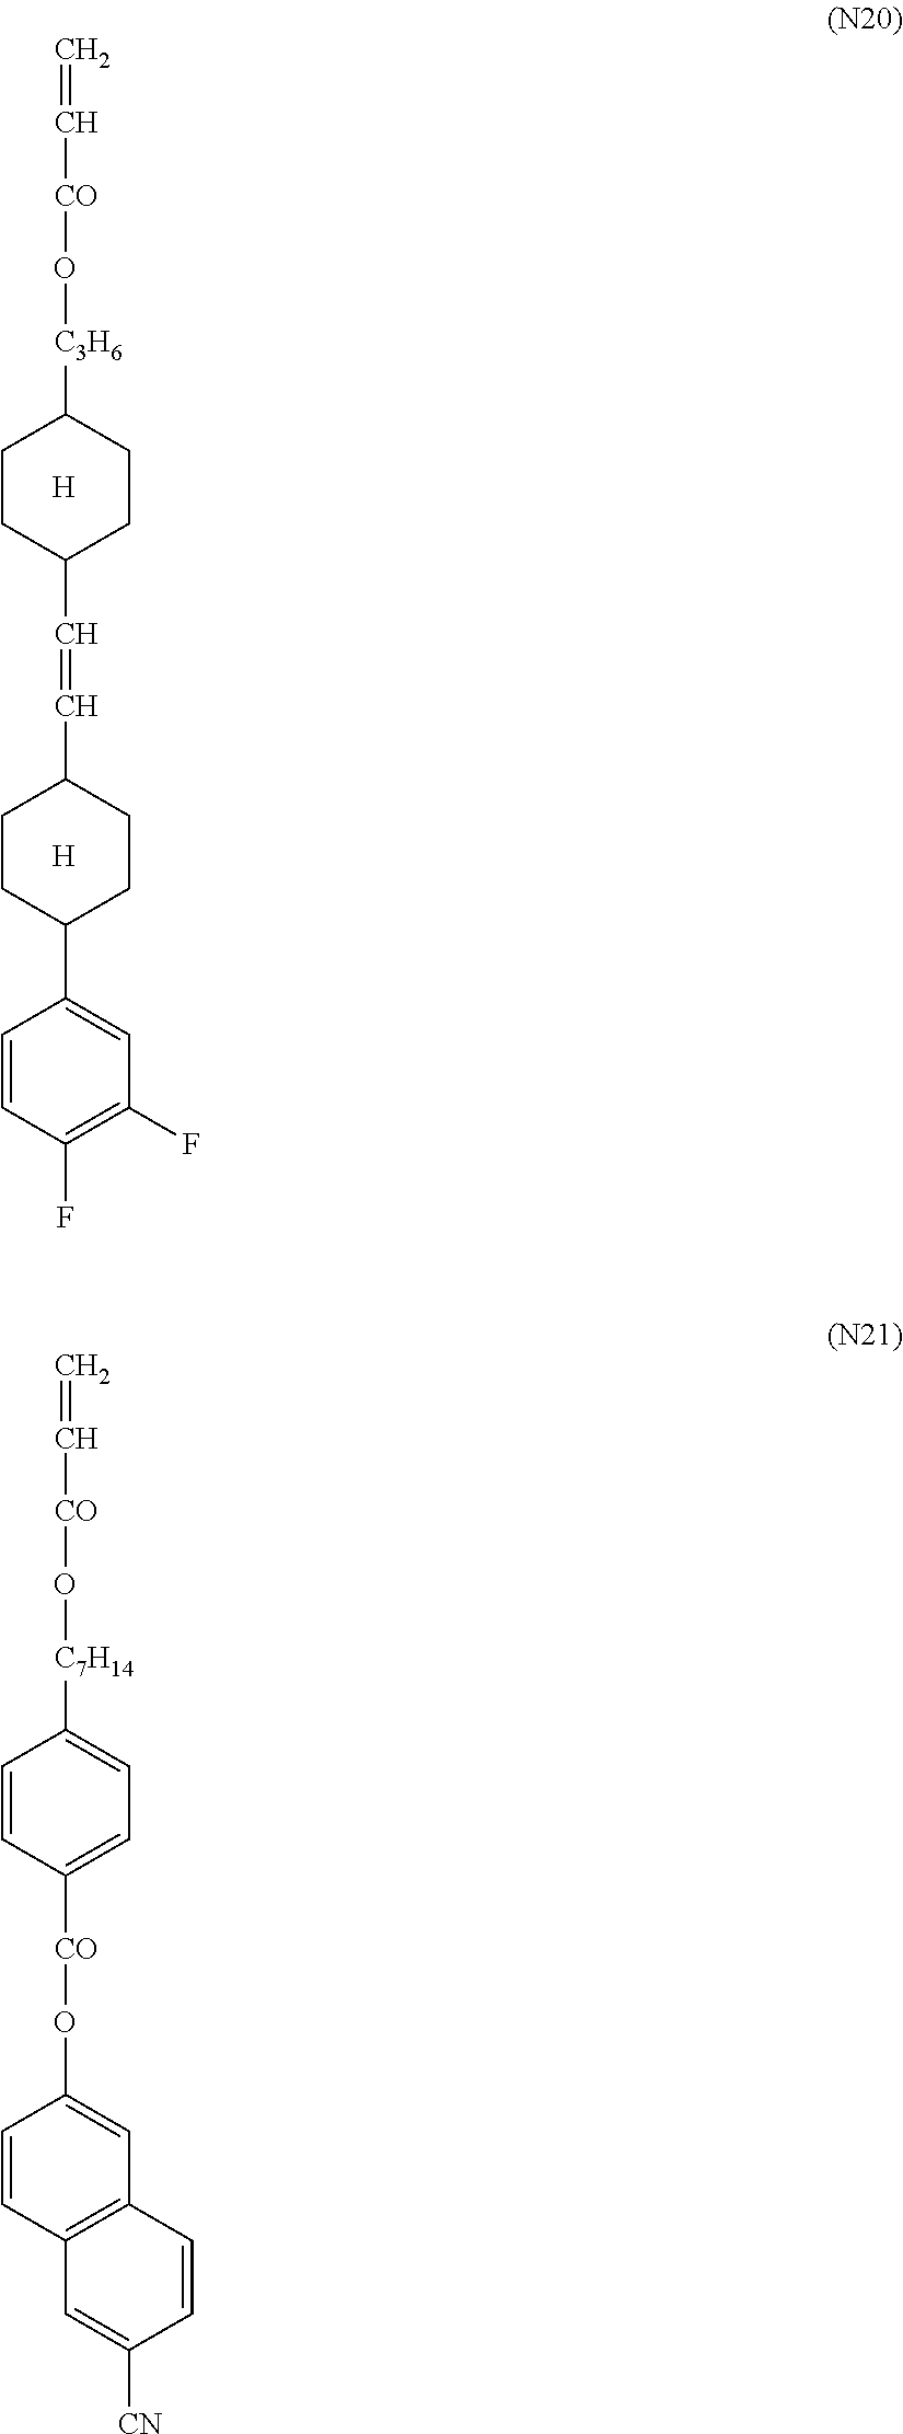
C=C[CO]O[C3H6]C1CCC(C=CC2CCC(C3=CC(F)=C(F)C=C3)CC2)CC1.[H].[H].C=C[CO]O[C7H14]C1=CC=C([CO]OC2=CC3=C(C=C2)C=C([CN])C=C3)C=C1
